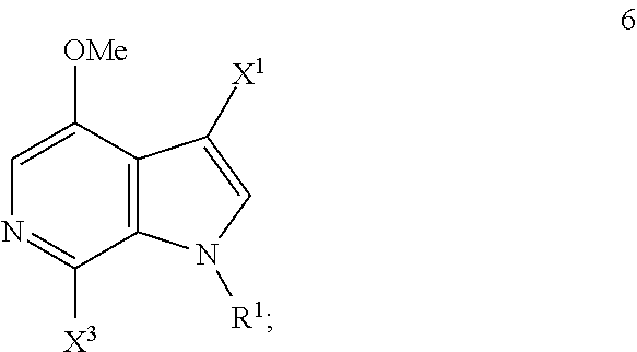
C1=C([OMe])C2=C(C([X3])=N1)N([R1])C=C2[X1]
